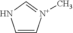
C1=C[N+](C)=CN1
